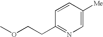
COCCC1=NC=C([Me])C=C1
